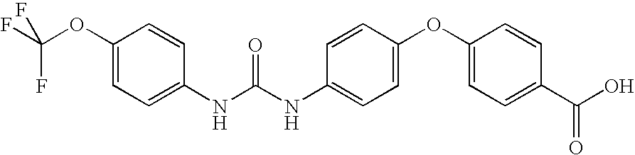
C1(OC(F)(F)F)=CC=C(NC(NC2=CC=C(OC3=CC=C(C(=O)O)C=C3)C=C2)=O)C=C1
